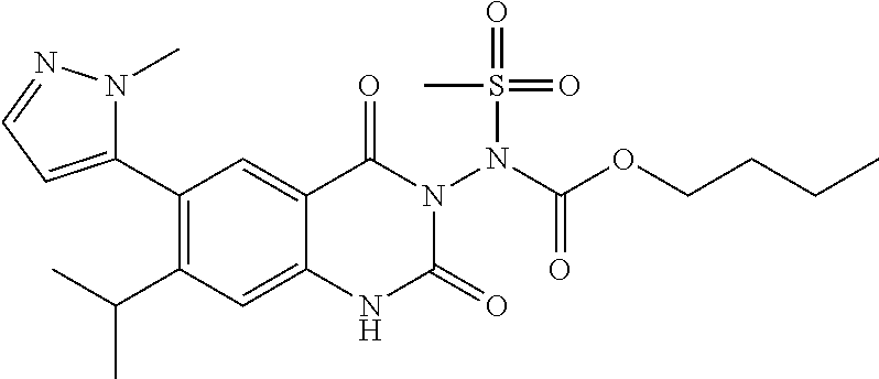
C1(C2=CC=NN2C)=C(C(C)C)C=C2C(=C1)C(=O)N(N(S(C)(=O)=O)C(=O)OCCCC)C(=O)N2
